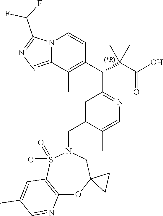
N12C(=NN=C1C(F)F)C(C)=C(C(C1=NC=C(C)C(CN3S(=O)(=O)C4=C(OC5(C3)CC5)N=CC(C)=C4)=C1)C(C)(C(=O)O)C)C=C2
